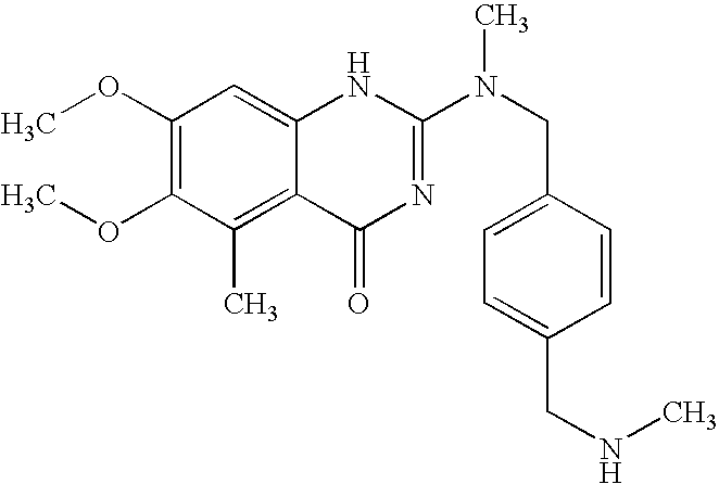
C1(OC)=C(OC)C(C)=C2C(=C1)NC(N(CC1=CC=C(CNC)C=C1)C)=NC2=O
